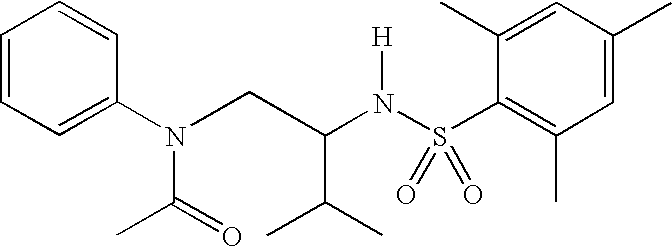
C1=CC=C(N(C(C)=O)CC(N(S(C2=C(C)C=C(C)C=C2C)(=O)=O)[H])C(C)C)C=C1
